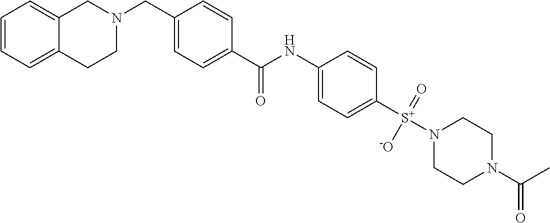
C1=CC=C2C(=C1)CN(CC1=CC=C(C(NC3=CC=C([S+](N4CCN(C(C)=O)CC4)(=O)[-O])C=C3)=O)C=C1)CC2
